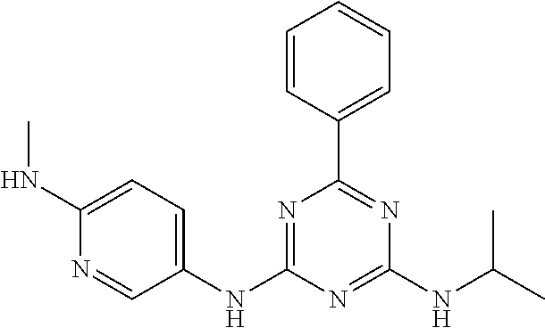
C1(NC2=NC(C3=CC=CC=C3)=NC(NC(C)C)=N2)=CC=C(NC)N=C1
